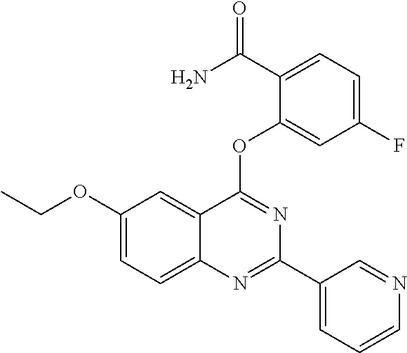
C1(OCC)=CC=C2C(=C1)C(OC1=CC(F)=CC=C1C(=O)N)=NC(C1=CC=CN=C1)=N2
